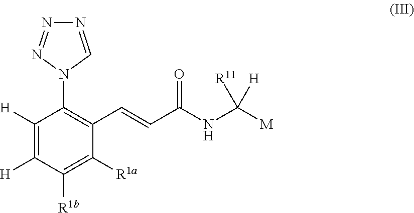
C1([H])=C([H])C([R1b])=C([R1a])C(C=CC(NC([M])([R11])[H])=O)=C1N1N=NN=C1
